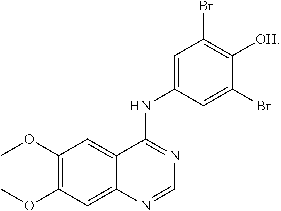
C12=CC(OC)=C(OC)C=C1N=CN=C2NC1=CC(Br)=C([OH])C(Br)=C1
